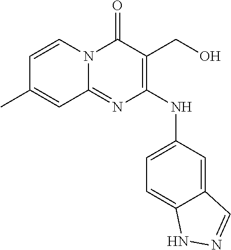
C1=CN2C(=NC(NC3=CC=C4C(=C3)C=NN4)=C(CO)C2=O)C=C1C
